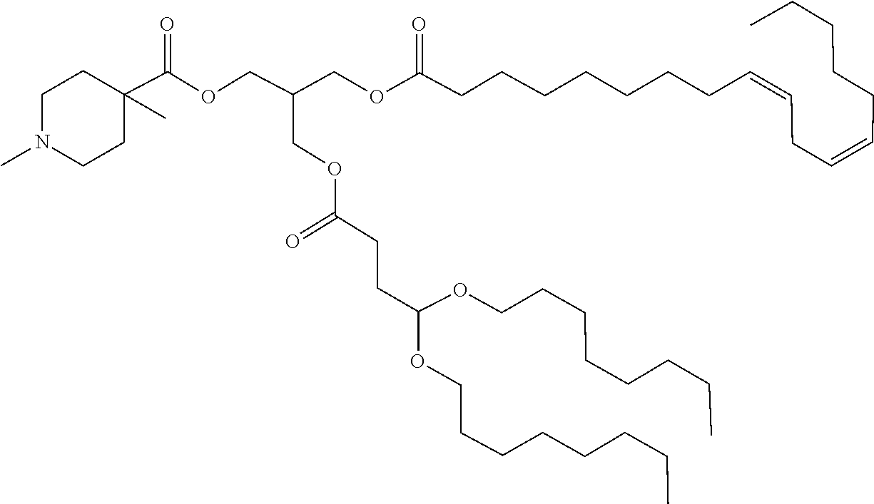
C(CCC)CCCCOC(CCC(OCC(COC(C1(C)CCN(C)CC1)=O)COC(CCCCCCCC=CCC=CCCCCC)=O)=O)OCCCCCCCC
